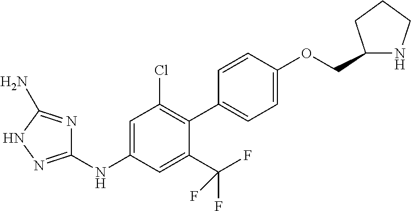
C1(NC2=CC(Cl)=C(C3=CC=C(OCC4NCCC4)C=C3)C(C(F)(F)F)=C2)=NNC(N)=N1
